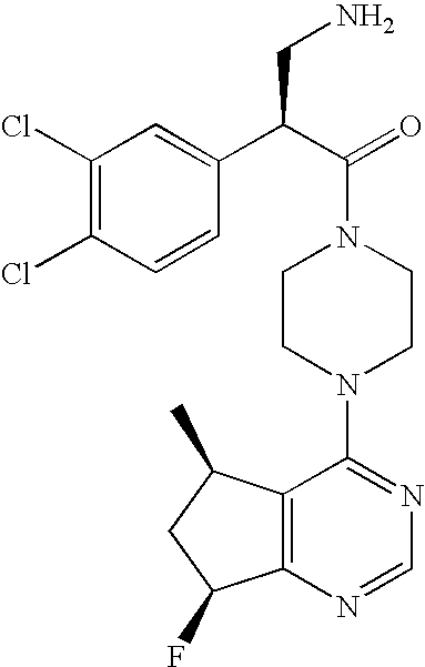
C1(C(C(=O)N2CCN(C3=NC=NC4=C3C(C)CC4F)CC2)CN)=CC(Cl)=C(Cl)C=C1
